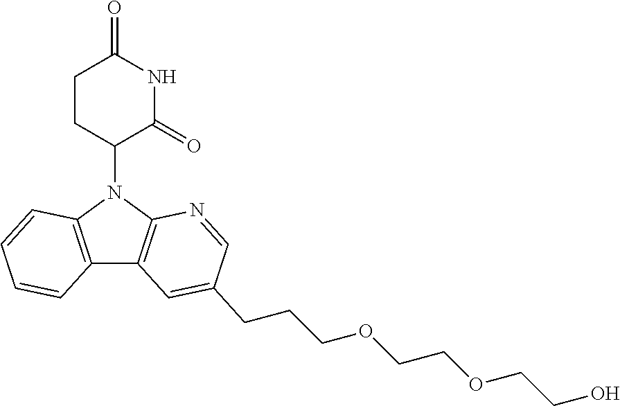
N1(C2CCC(=O)NC2=O)C2=C(C3=C1C=CC=C3)C=C(CCCOCCOCCO)C=N2
